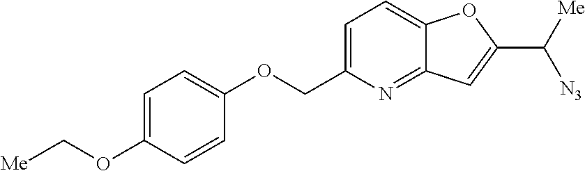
C1=C(COC2=CC=C(OC[Me])C=C2)N=C2C(=C1)OC(C([Me])[N3])=C2
